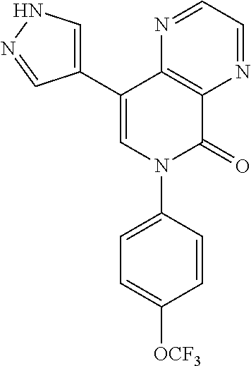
C12=C(C(C3=CNN=C3)=CN(C3=CC=C([OCF3])C=C3)C1=O)N=CC=N2
